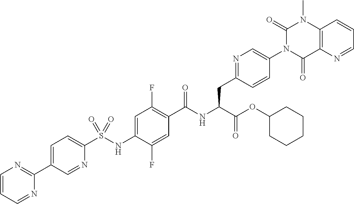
C12=C(N=CC=C1)C(=O)N(C1=CN=C(CC(C(=O)OC3CCCCC3)NC(=O)C3=C(F)C=C(NS(C4=CC=C(C5=NC=CC=N5)C=N4)(=O)=O)C(F)=C3)C=C1)C(=O)N2C
